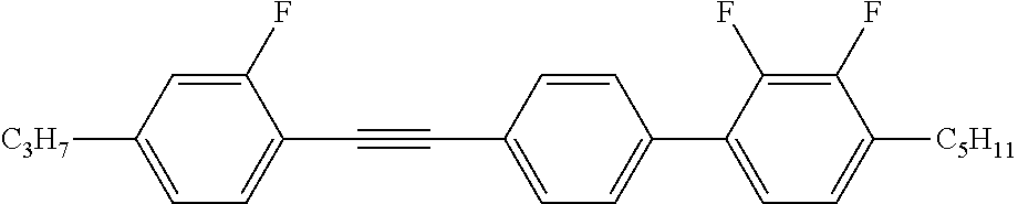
C1(F)=CC([C3H7])=CC=C1C#CC1=CC=C(C2=CC=C([C5H11])C(F)=C2F)C=C1
